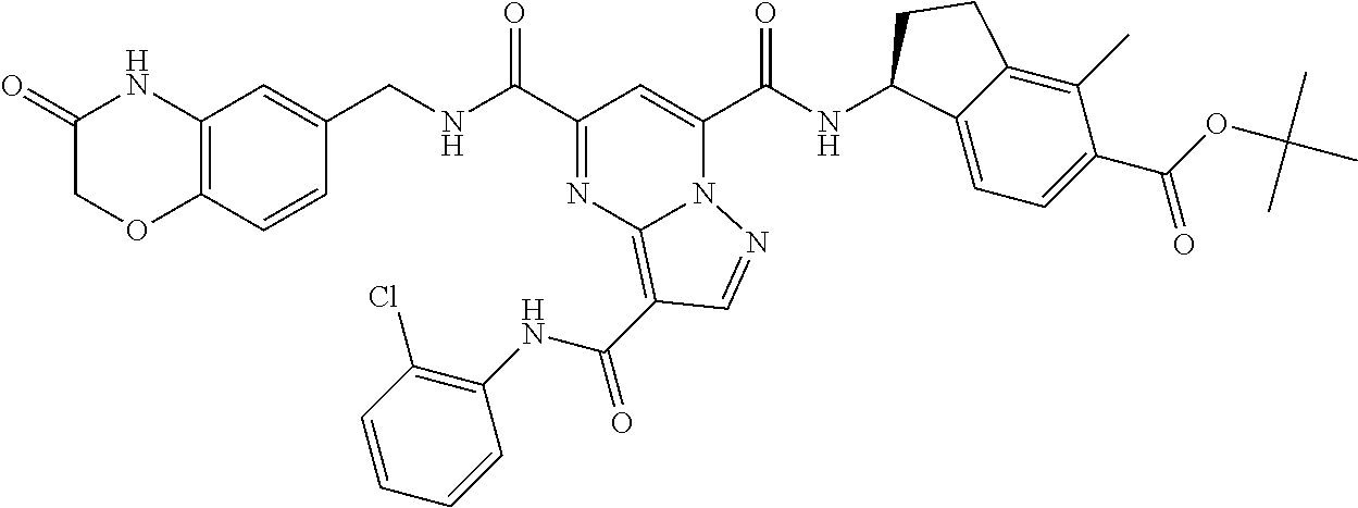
C(NC(C1=NC2=C(C(NC3=C(Cl)C=CC=C3)=O)C=NN2C(C(NC2C3=CC=C(C(=O)OC(C)(C)C)C(C)=C3CC2)=O)=C1)=O)C1=CC2=C(C=C1)OCC(=O)N2
